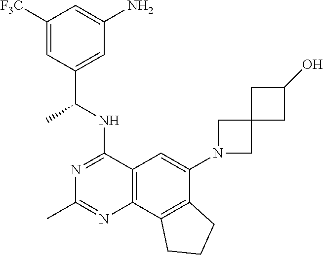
C12=C(C3=C(C(N4CC5(C4)CC(O)C5)=C1)CCC3)N=C(C)N=C2NC(C1=CC(N)=CC([F3C])=C1)C
